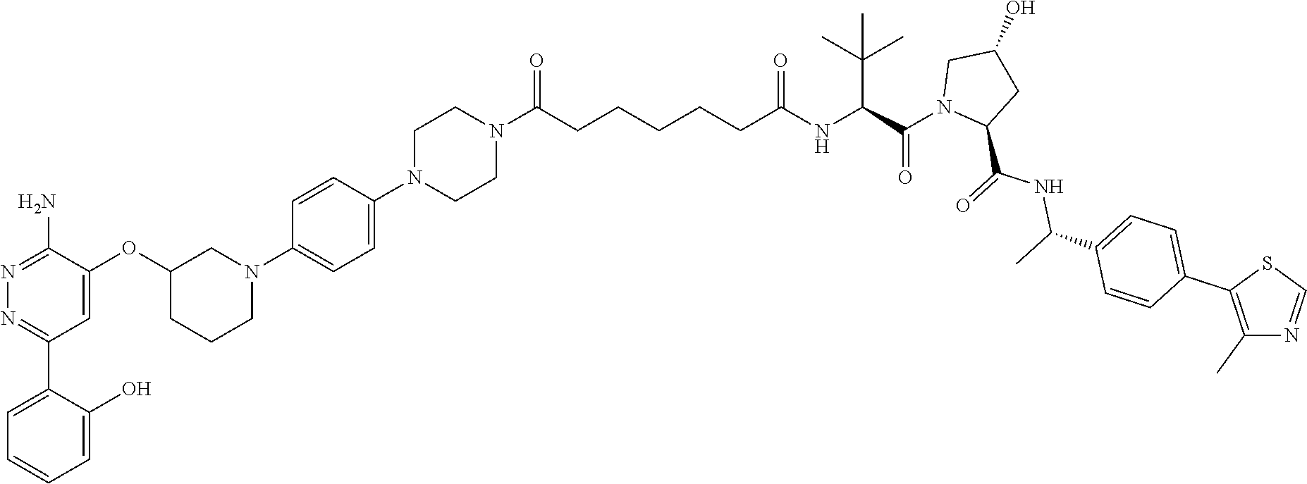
C1=CC=C(C2=NN=C(N)C(OC3CCCN(C4=CC=C(N5CCN(C(CCCCCC(NC(C(N6C(C(=O)NC(C)C7=CC=C(C8=C(C)N=CS8)C=C7)CC(O)C6)=O)C(C)(C)C)=O)=O)CC5)C=C4)C3)=C2)C(O)=C1
